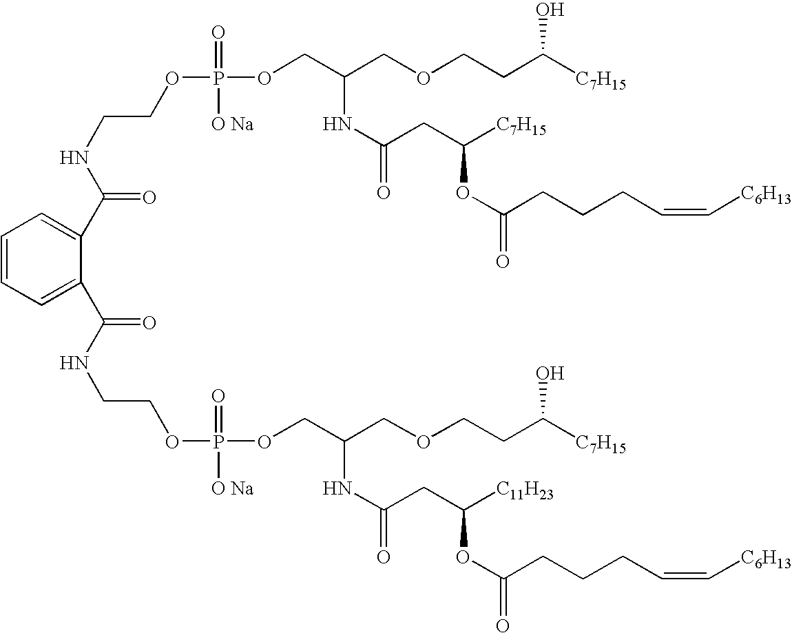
C(NC(=O)C1=CC=CC=C1C(NCCOP([O Na])(=O)OCC(COCCC([C7H15])O)NC(=O)CC([C11H23])OC(CCCC=C[C6H13])=O)=O)COP(=O)([O Na])OCC(COCCC([C7H15])O)NC(CC([C7H15])OC(CCCC=C[C6H13])=O)=O
